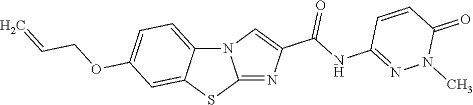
N12C3=CC=C(OCC=C)C=C3SC1=NC(C(NC1=NN(C)C(=O)C=C1)=O)=C2
